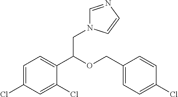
C1=NC=CN1CC(C1=CC=C(Cl)C=C1Cl)OCC1=CC=C(Cl)C=C1
